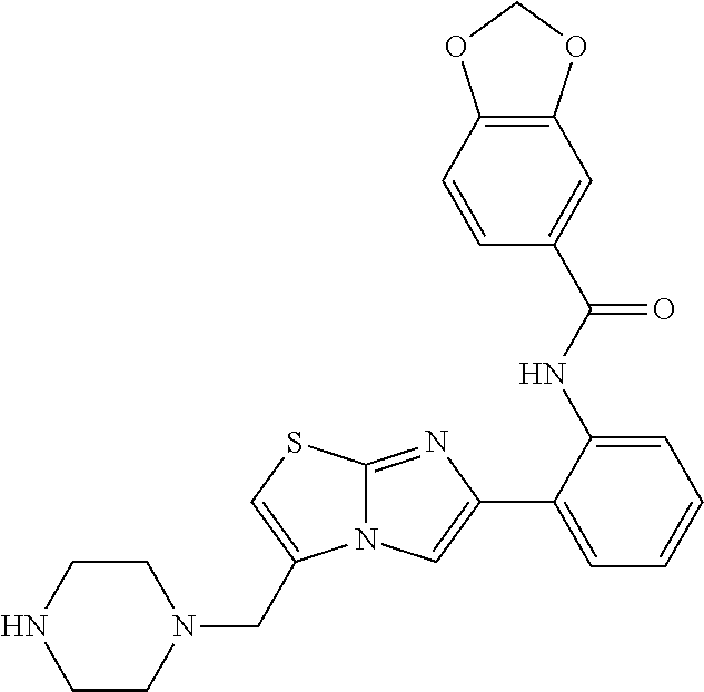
C1(NC(C2=CC3=C(C=C2)OCO3)=O)=CC=CC=C1C1=CN2C(=N1)SC=C2CN1CCNCC1
